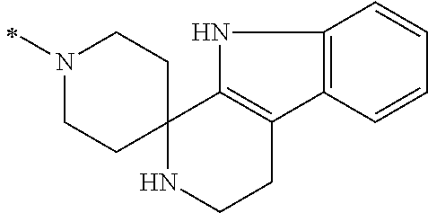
N1C2=C(C3=C1C=CC=C3)CCNC21CCN(C)CC1
